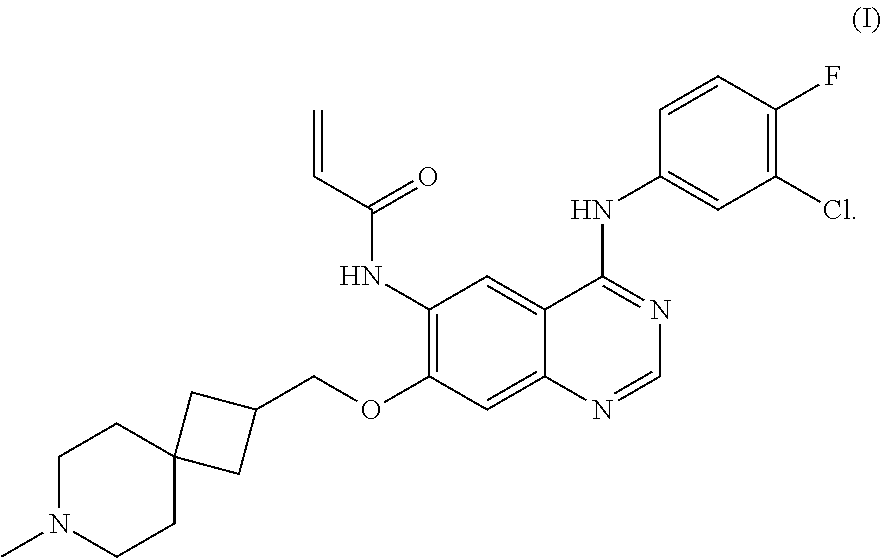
C1N(C)CCC2(C1)CC(COC1=C(NC(C=C)=O)C=C3C(=C1)N=CN=C3NC1=CC(Cl)=C(F)C=C1)C2
